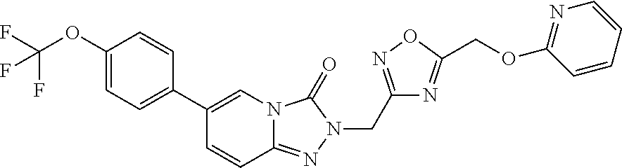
C1(OC(F)(F)F)=CC=C(C2=CN3C(=NN(CC4=NOC(COC5=NC=CC=C5)=N4)C3=O)C=C2)C=C1
